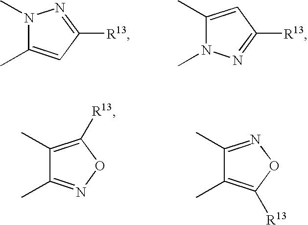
N1(C)C(C)=CC([R13])=N1.C1(C)=CC([R13])=NN1C.C1(C)=C([R13])ON=C1C.C1(C)=NOC([R13])=C1C
